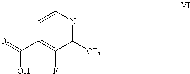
C1([CF3])=NC=CC(C(O)=O)=C1F
